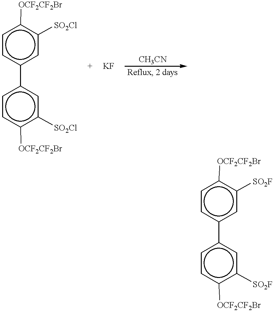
c1cc(-c2cc([SO2Cl])c([OCF2CF2Br])cc2)cc([SO2Cl])c1[OCF2CF2Br].c1cc(-c2cc([SO2F])c([OCF2CF2Br])cc2)cc([SO2F])c1[OCF2CF2Br]
